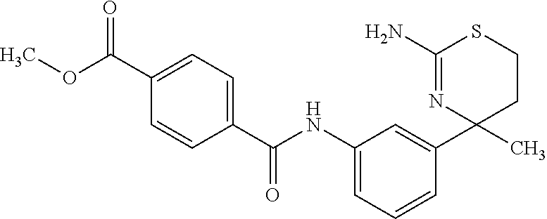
C1(C)(C2=CC(NC(C3=CC=C(C(OC)=O)C=C3)=O)=CC=C2)CCSC(N)=N1
